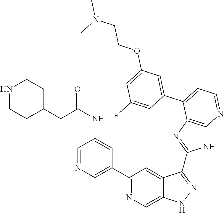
C1(C2=NC=C3C(=C2)C(C2=NC4=C(N2)N=CC=C4C2=CC(OCCN(C)C)=CC(F)=C2)=NN3)=CN=CC(NC(=O)CC2CCNCC2)=C1
